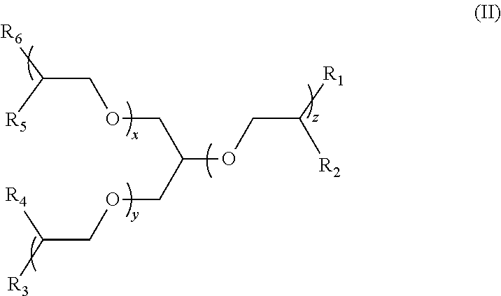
[R6]C([R5])COCC(OCC([R1])[R2])COCC([R3])[R4]
